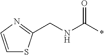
C1=CN=C(CNC(*)=O)S1
